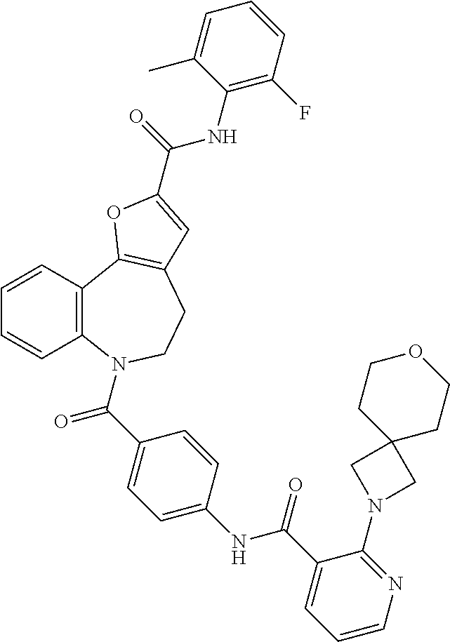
C1=CC2=C(C=C1)N(C(=O)C1=CC=C(NC(C3=CC=CN=C3N3CC4(C3)CCOCC4)=O)C=C1)CCC1=C2OC(C(NC2=C(F)C=CC=C2C)=O)=C1
